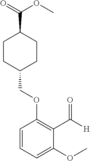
C1CC(COC2=C(C([H])=O)C(OC)=CC=C2)CCC1C(=O)OC
